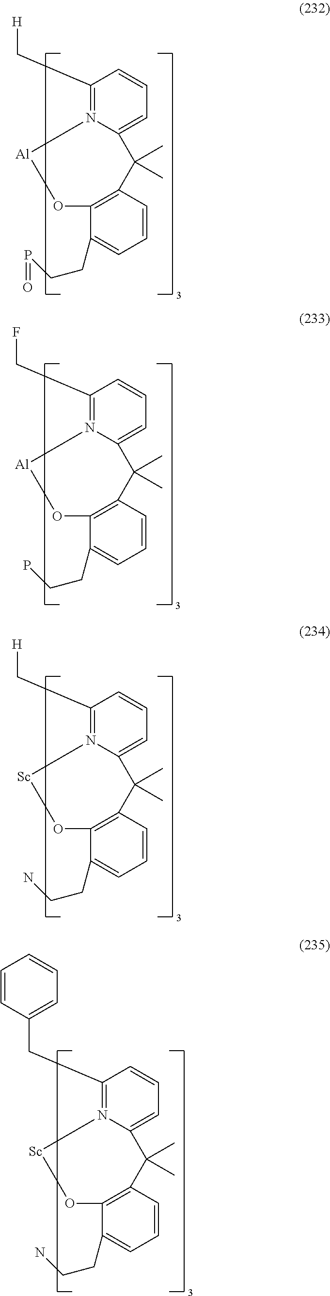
C1(C[H])=N2C(=CC=C1)C(C)(C)C1=C(C(CCP=O)=CC=C1)O[Al]2.C1(CF)=N2C(=CC=C1)C(C)(C)C1=C(C(CCP)=CC=C1)O[Al]2.C1(C[H])=N2C(=CC=C1)C(C)(C)C1=C(C(CCN)=CC=C1)O[Sc]2.C1(CC2=CC=CC=C2)=N2C(=CC=C1)C(C)(C)C1=C(C(CCN)=CC=C1)O[Sc]2
